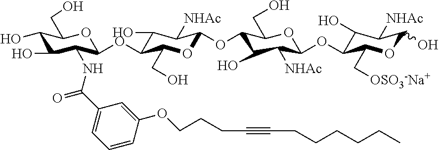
C1(O)C(O)C(NC(C2=CC=CC(OCCCC#CCCCCCC)=C2)=O)C(OC2C(O)C([NHAc])C(OC3C(O)C([NHAc])C(OC4C(O)C([NHAc])C(O)OC4C[OSO3-Na+])OC3CO)OC2CO)OC1CO
